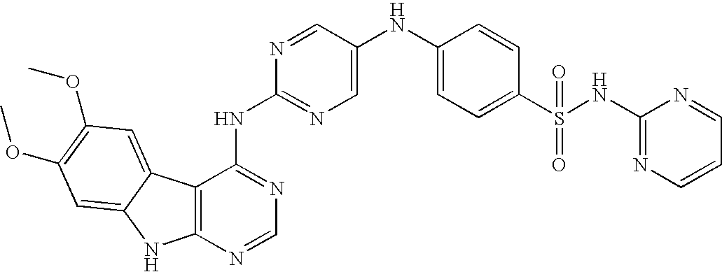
C12=C(N=CN=C1NC1=NC=C(NC3=CC=C(S(NC4=NC=CC=N4)(=O)=O)C=C3)C=N1)NC1=CC(OC)=C(OC)C=C21
